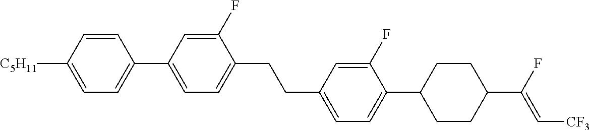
C1=C([C5H11])C=CC(C2=CC=C(CCC3=CC=C(C4CCC(C(F)=C[CF3])CC4)C(F)=C3)C(F)=C2)=C1
